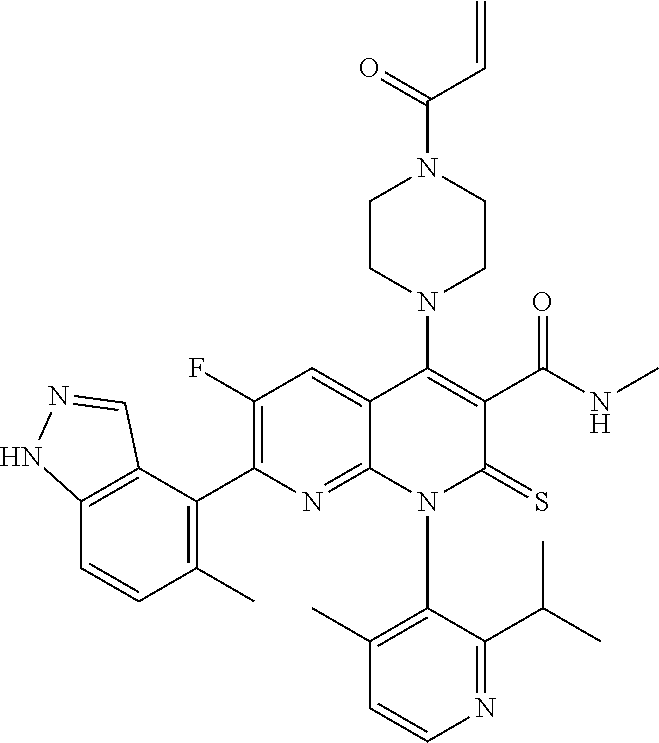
C1=CN=C(C(C)C)C(N2C(=S)C(C(=O)NC)=C(N3CCN(C(C=C)=O)CC3)C3=CC(F)=C(C4=C(C)C=CC5=C4C=NN5)N=C23)=C1C
